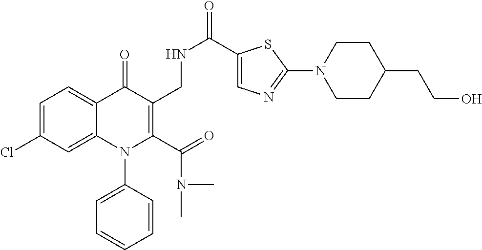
C1=C(Cl)C=C2C(=C1)C(=O)C(CNC(=O)C1=CN=C(N3CCC(CCO)CC3)S1)=C(C(=O)N(C)C)N2C1=CC=CC=C1
